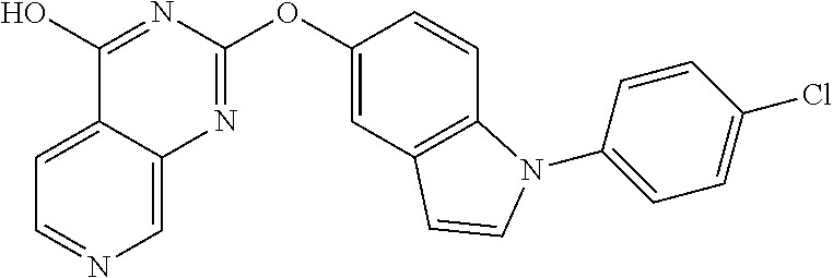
C1(O)=NC(OC2=CC3=C(C=C2)N(C2=CC=C(Cl)C=C2)C=C3)=NC2=CN=CC=C12
